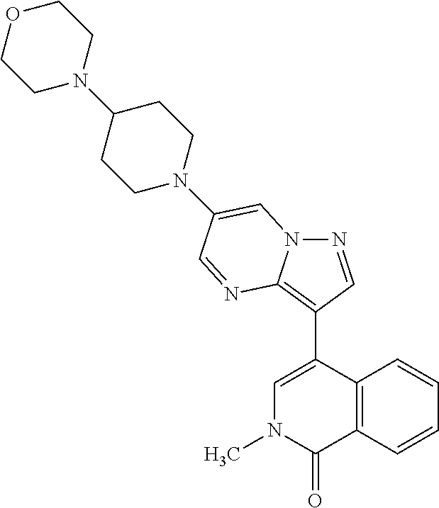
N1=CC(C2=CN(C)C(=O)C3=C2C=CC=C3)=C2N1C=C(N1CCC(N3CCOCC3)CC1)C=N2
